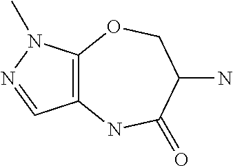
C12=C(N(C)N=C1)OCC(N)C(=O)N2
